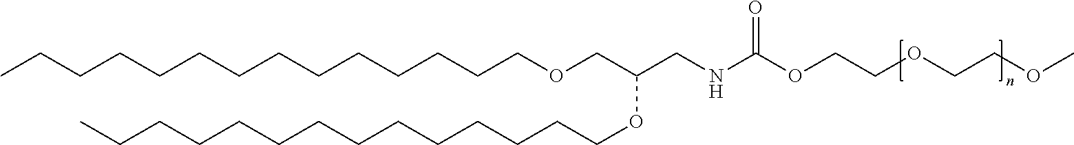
CCCCCCCCCCCCCCOCC(CNC(OCCOCCOC)=O)OCCCCCCCCCCCCCC
